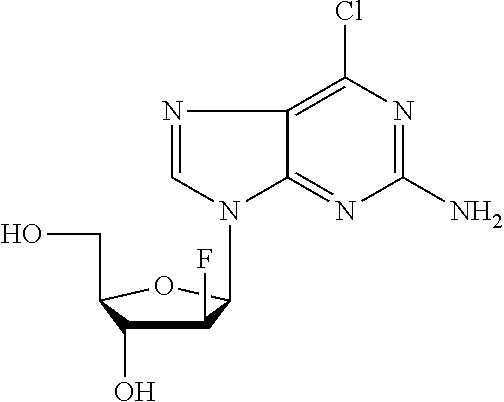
C1(F)C(O)C(CO)OC1N1C=NC2=C(Cl)N=C(N)N=C12
